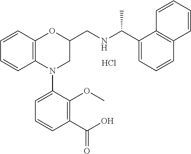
C1=CC2=C(C=C1)N(C1=CC=CC(C(O)=O)=C1OC)CC(CNC(C1=CC=CC3=C1C=CC=C3)C)O2.Cl
